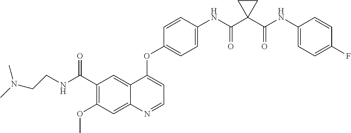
C12=CC(C(NCCN(C)C)=O)=C(OC)C=C1N=CC=C2OC1=CC=C(NC(C2(C(NC3=CC=C(F)C=C3)=O)CC2)=O)C=C1
